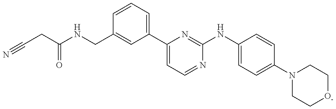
C1=CC=C(C2=CC=NC(NC3=CC=C(N4CC[O-]CC4)C=C3)=N2)C=C1CNC(CC#N)=O
